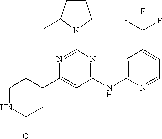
C1=C(C2CCNC(=O)C2)N=C(N2CCCC2C)N=C1NC1=CC(C(F)(F)F)=CC=N1
